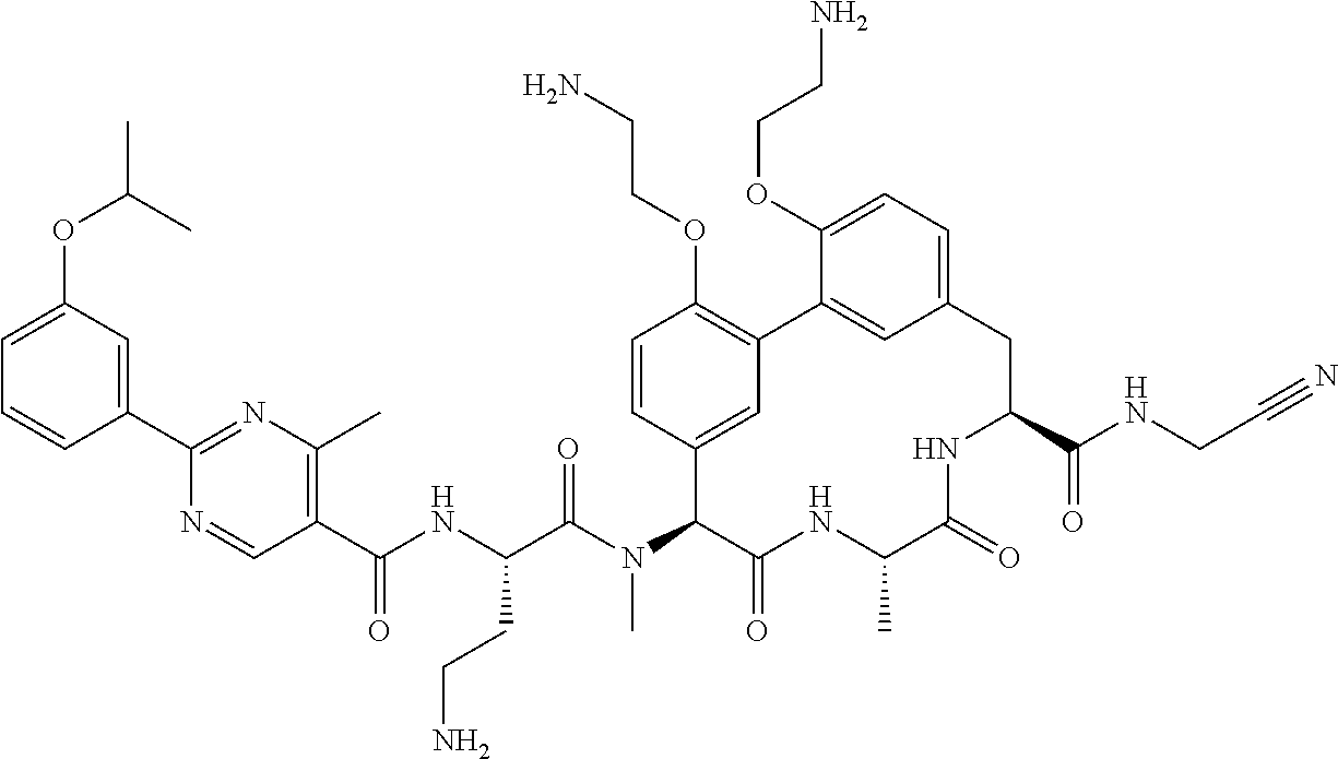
C1(C(NC(C(N(C2C(=O)NC(C)C(=O)NC(C(=O)NCC#N)CC3=CC=C(OCCN)C(=C3)C3=C(OCCN)C=CC2=C3)C)=O)CCN)=O)=C(C)N=C(C2=CC(OC(C)C)=CC=C2)N=C1
